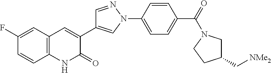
C12=C(C=C(F)C=C1)C=C(C1=CN(C3=CC=C(C(=O)N4CC(C[NMe2])CC4)C=C3)N=C1)C(=O)N2
